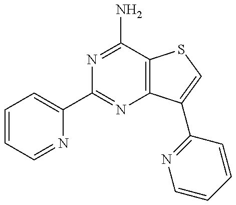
C1=CC=NC(C2=NC3=C(C(N)=N2)SC=C3C2=NC=CC=C2)=C1
